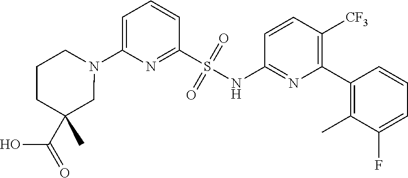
N1(C2=CC=CC(S(NC3=NC(C4=C(C)C(F)=CC=C4)=C([CF3])C=C3)(=O)=O)=N2)CCCC(C)(C(=O)O)C1
